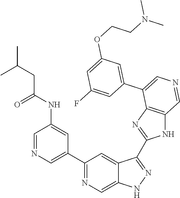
C1(C2=CN=CC(NC(CC(C)C)=O)=C2)=NC=C2C(=C1)C(C1=NC3=C(N1)C=NC=C3C1=CC(OCCN(C)C)=CC(F)=C1)=NN2
